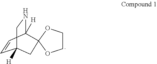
C1=CC2([H])NCC1([H])CC21OCCO1
